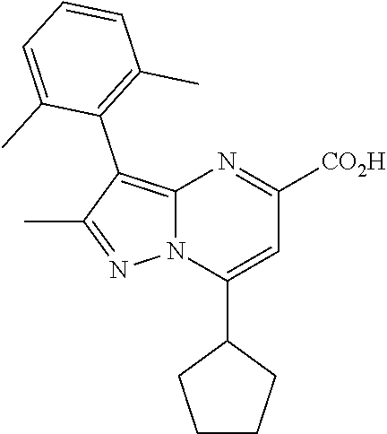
C12=C(C3=C(C)C=CC=C3C)C(C)=NN1C(C1CCCC1)=CC([CO2H])=N2
